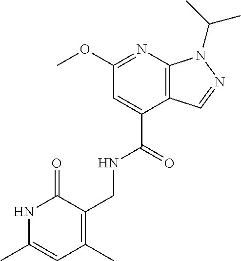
O(C1=NC2=C(C(C(=O)NCC3=C(C)C=C(C)NC3=O)=C1)C=NN2C(C)C)C
